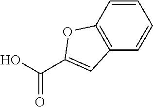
C(=O)(O)C1=CC2=C(C=CC=C2)O1
